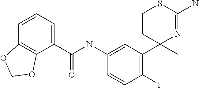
C1(NC(C2=CC=CC3=C2OCO3)=O)=CC(C2(C)N=C(N)SCC2)=C(F)C=C1
